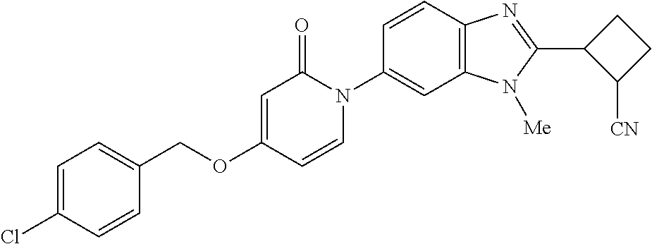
C(OC1=CC(=O)N(C2=CC3=C(C=C2)N=C(C2C([CN])CC2)N3[Me])C=C1)C1=CC=C(Cl)C=C1
